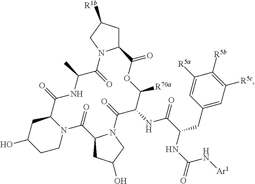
C1C([R1b])CN2C1C(=O)OC([R70a])C(NC(=O)C(NC(=O)N[Ar1])CC1=CC([R5c])=C([R5b])C([R5a])=C1)C(=O)N1C(CC(O)C1)C(=O)N1C(C(=O)NC(C)C2=O)CC(O)CC1
